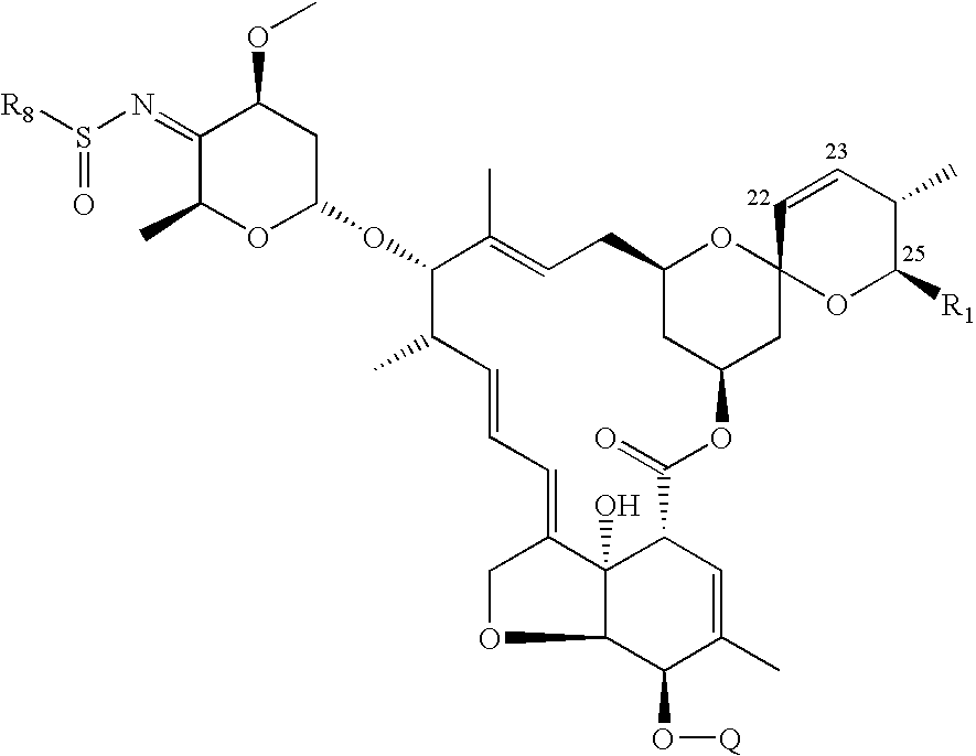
C1(=NS([R8])=O)C(C)OC(OC2C(C)C=CC=C3COC4C(O[Q])C(C)=CC(C(=O)OC5CC6(OC(C5)CC=C2C)OC([R1])C(C)C=C6)C43O)CC1OC
